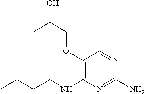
C1(OCC(C)O)=C(NCCCC)N=C(N)N=C1
